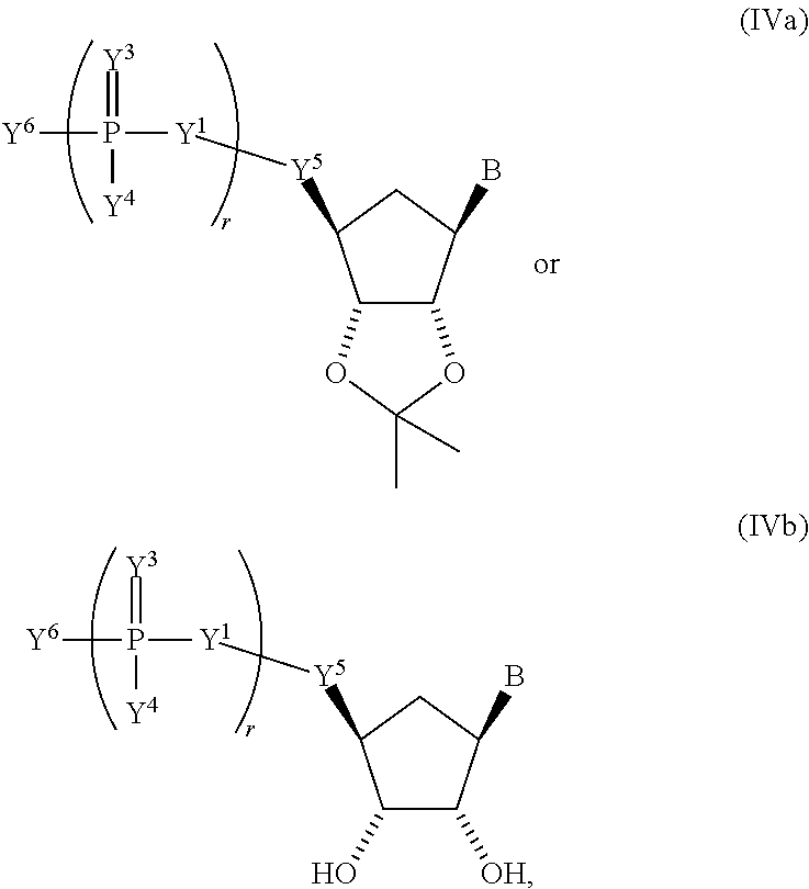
[Y6]P(=[Y3])([Y4])[Y1][Y5]C1C(O)C([OH])C(B)C1.[Y6]P(=[Y3])([Y4])[Y1][Y5]C1C2C(C(B)C1)OC(C)(C)O2
